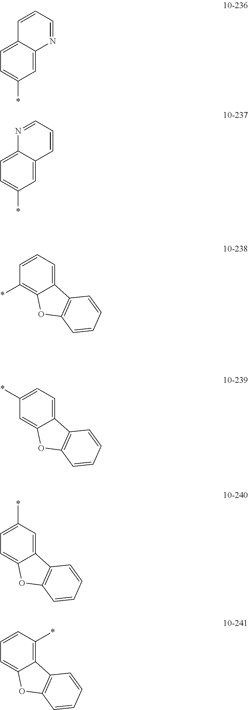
C1=C(*)C=C2C(=C1)C=CC=N2.C1=C(*)C=C2C(=C1)N=CC=C2.C1(*)=C2C(=CC=C1)C1=C(O2)C=CC=C1.C1=C2C(=CC=C1*)C1=C(O2)C=CC=C1.C1=C2C(=CC(*)=C1)C1=C(O2)C=CC=C1.C1=C2C(=C(*)C=C1)C1=C(O2)C=CC=C1
